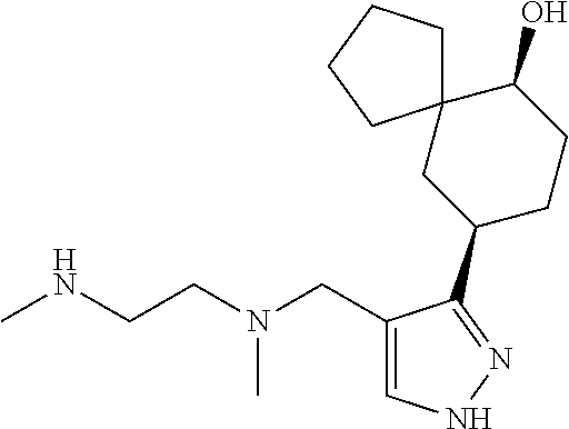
CNCCN(CC1=CNN=C1C1CCC(O)C2(C1)CCCC2)C
